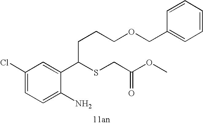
C1=C(N)C(C(SCC(OC)=O)CCCOCC2=CC=CC=C2)=CC(Cl)=C1
